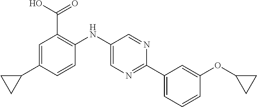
C1=C(C2CC2)C=CC(NC2=CN=C(C3=CC=CC(OC4CC4)=C3)N=C2)=C1C(O)=O
